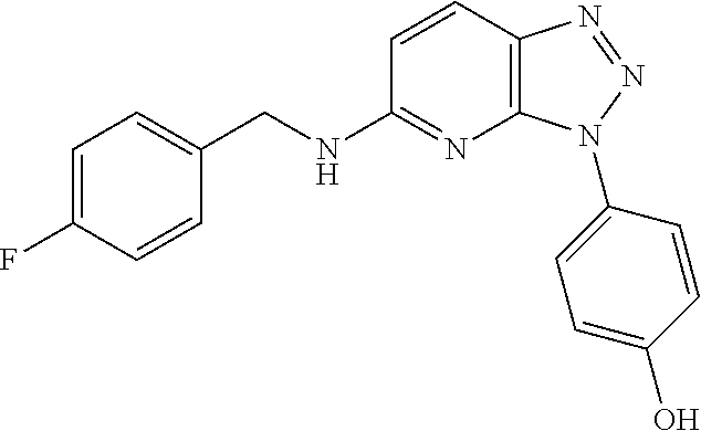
C1=CC2=C(N=C1NCC1=CC=C(F)C=C1)N(C1=CC=C(O)C=C1)N=N2
